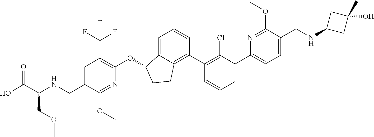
O(C1C2=CC=CC(C3=C(Cl)C(C4=CC=C(CNC5CC(C)(O)C5)C(OC)=N4)=CC=C3)=C2CC1)C1=C(C(F)(F)F)C=C(CNC(C(O)=O)COC)C(OC)=N1
